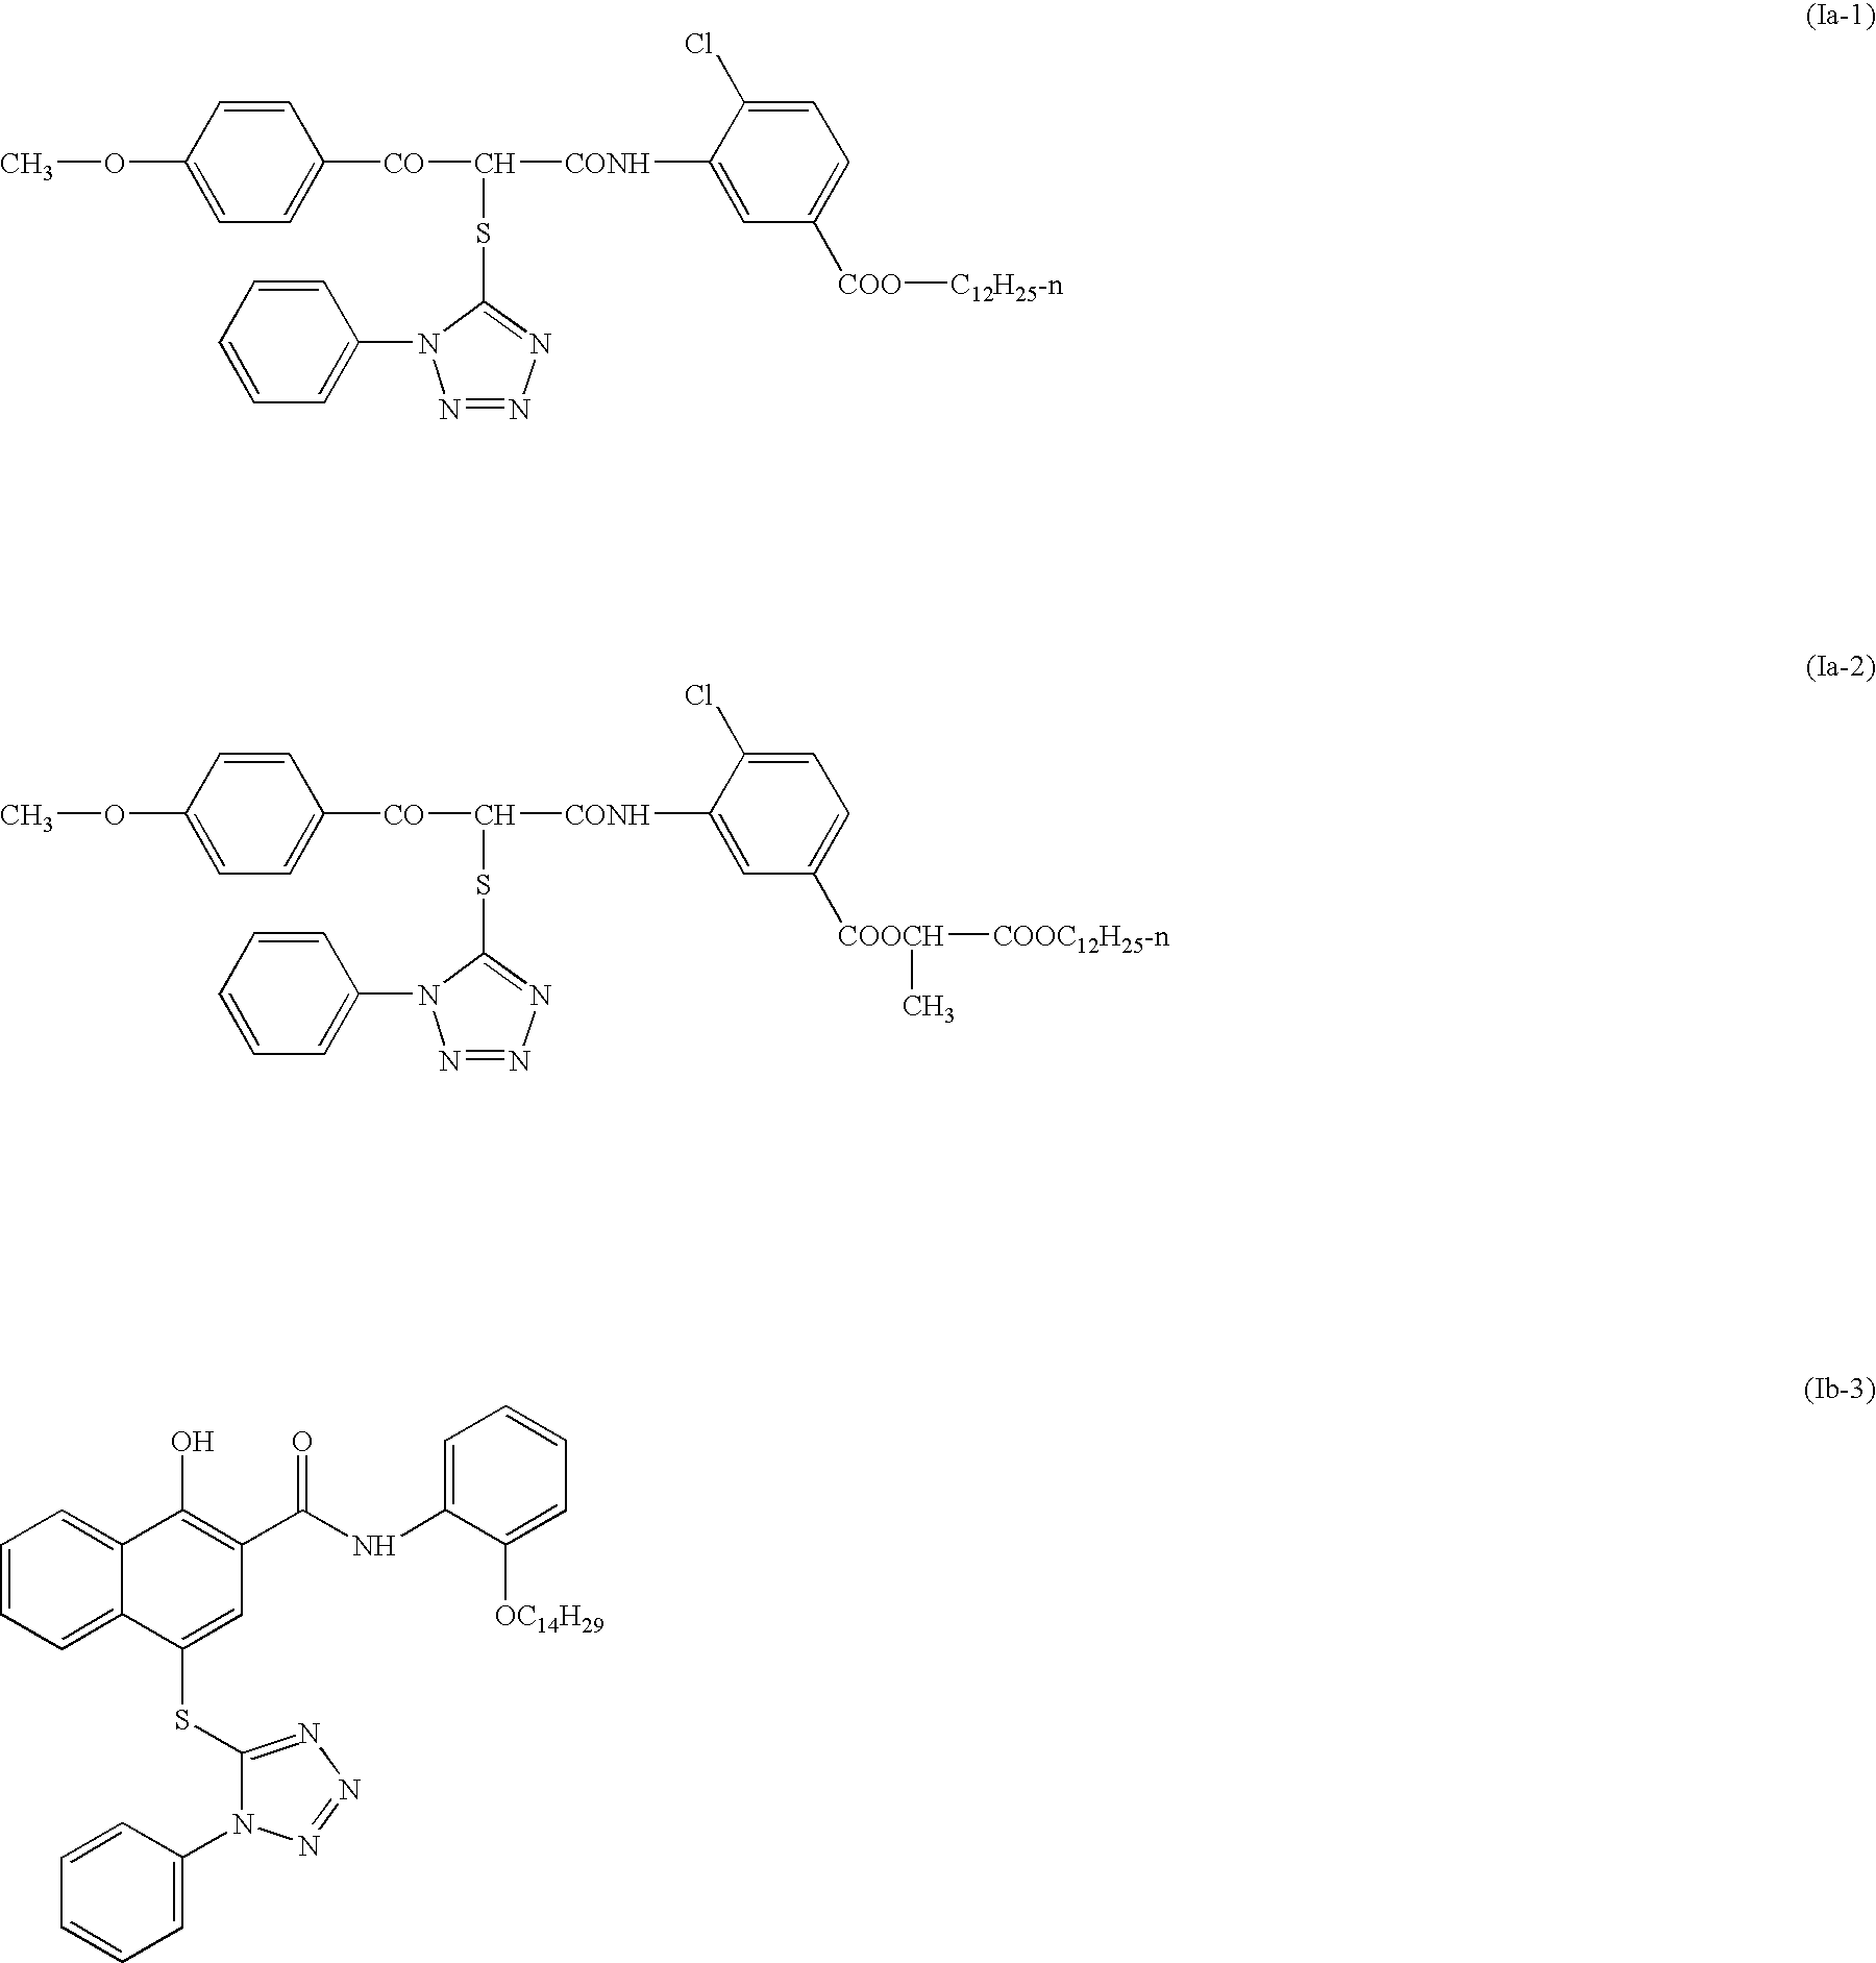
C1=C([CO]C([CONH]C2=CC([COO][C12H25-n])=CC=C2Cl)SC2=NN=NN2C2=CC=CC=C2)C=CC(OC)=C1.C1=CC=C2C(=C1)C(O)=C(C(=O)NC1=CC=CC=C1[OC14H29])C=C2SC1=NN=NN1C1=CC=CC=C1.C1=C([CO]C([CONH]C2=CC([COOCH]([COOC12H25-n])C)=CC=C2Cl)SC2=NN=NN2C2=CC=CC=C2)C=CC(OC)=C1
